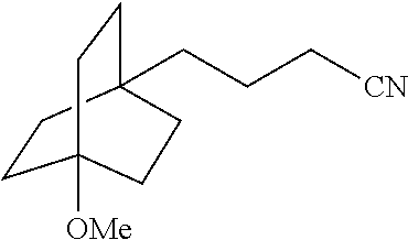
[OMe]C12CCC(CCC[CN])(CC1)CC2
